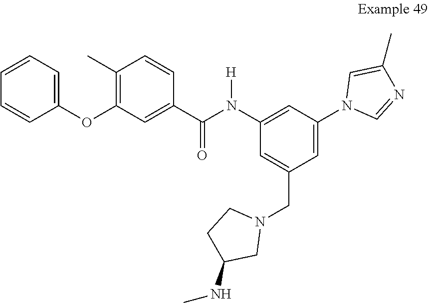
C1=C(CN2CCC(NC)C2)C=C(N2C=NC(C)=C2)C=C1N(C(C1=CC(OC2=CC=CC=C2)=C(C)C=C1)=O)[H]
